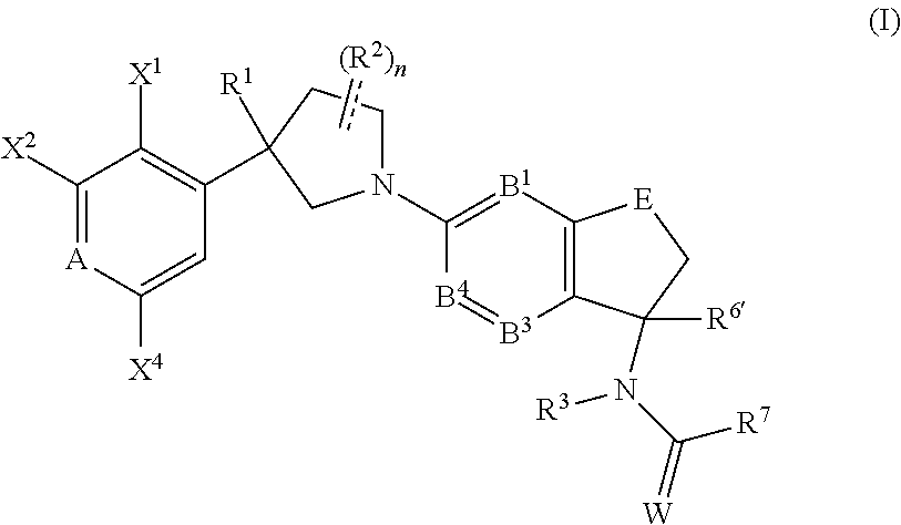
c[(R2)n].C1([X2])=[A]C([X4])=CC(C2([R1])CN(C3=[B1]C4=C([B3]=[B4]3)C(N(C(=[W])[R7])[R3])([R6])C[E]4)CC2)=C1[X1]
